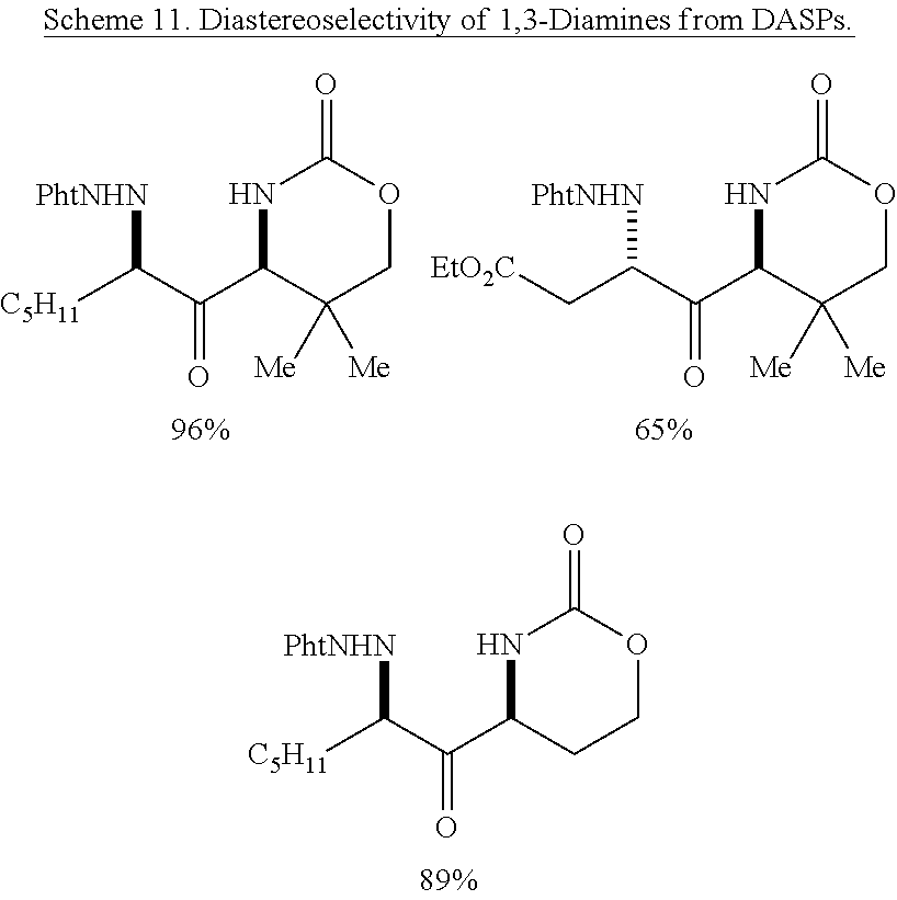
N1C(C(C([C5H11])[PhtNHN])=O)C([Me])([Me])COC1=O.N1C(C(C(C[EtO2C])[PhtNHN])=O)C([Me])([Me])COC1=O.N1C(C(C([C5H11])[PhtNHN])=O)CCOC1=O
